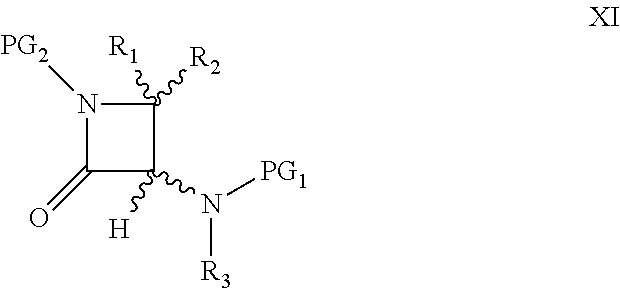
N1([PG2])C(=O)C(N([PG1])[R3])([H])C1([R2])[R1]
